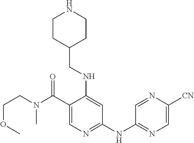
C1(C(=O)N(C)CCOC)=CN=C(NC2=NC=C([CN])N=C2)C=C1NCC1CCNCC1
